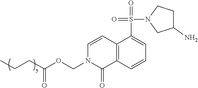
C12=C(C=CC=C1S(N1CC(N)CC1)(=O)=O)C(=O)N(COC(CCC)=O)C=C2
